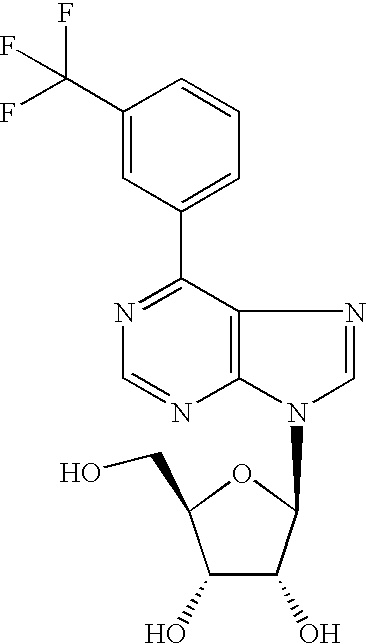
C1(C2=CC=CC(C(F)(F)F)=C2)=NC=NC2=C1N=CN2C1C(O)C(O)C(CO)O1
